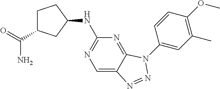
C1=C2C(=NC(NC3CCC(C(N)=O)C3)=N1)N(C1=CC(C)=C(OC)C=C1)N=N2
